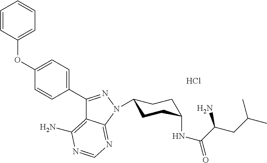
C1(C2=NN(C3CCC(NC(=O)C(CC(C)C)N)CC3)C3=NC=NC(N)=C23)=CC=C(OC2=CC=CC=C2)C=C1.Cl
